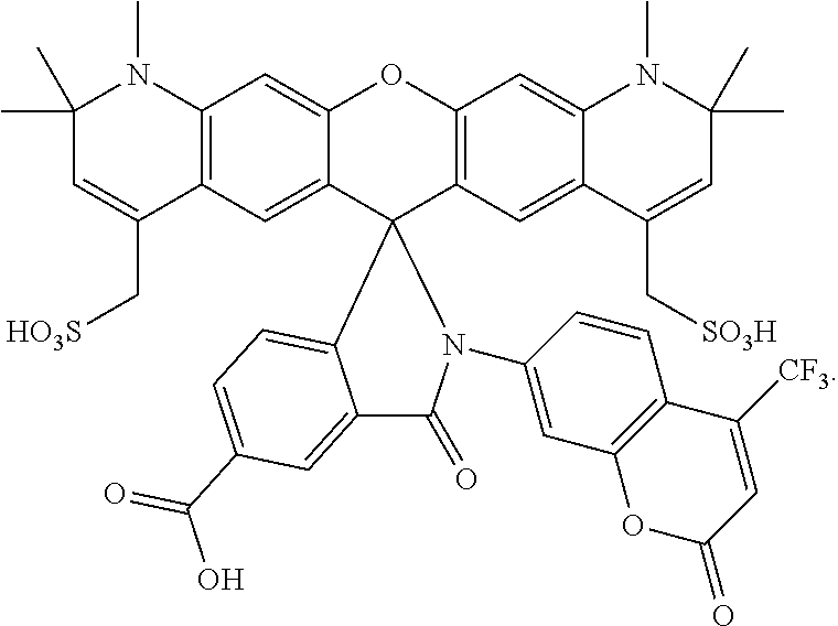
C1(C)(C)C=C(C[HO3S])C2=C(N1C)C=C1C(=C2)C2(C3=C(O1)C=C1C(=C3)C(C[SO3H])=CC(C)(C)N1C)N(C1=CC3=C(C=C1)C([CF3])=CC(=O)O3)C(=O)C1=CC(C(O)=O)=CC=C12
